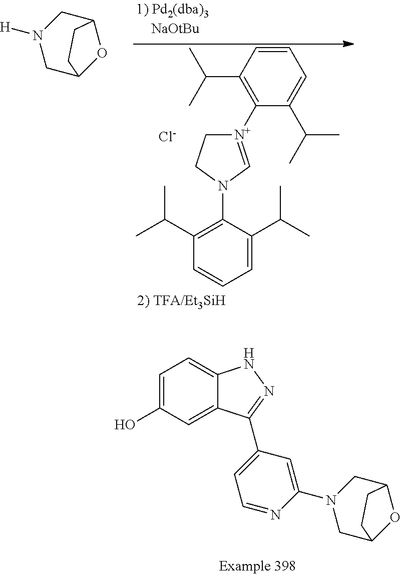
C1C2OC(CN1[H])CC2.C1=CC(C(C)C)=C([N+]2=CN(C3=C(C(C)C)C=CC=C3C(C)C)CC2)C(C(C)C)=C1.[Cl-].C1=C(O)C=C2C(=C1)NN=C2C1=CC=NC(N2CC3OC(C2)CC3)=C1
